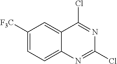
C1([F3C])=CC=C2C(=C1)C(Cl)=NC(Cl)=N2
